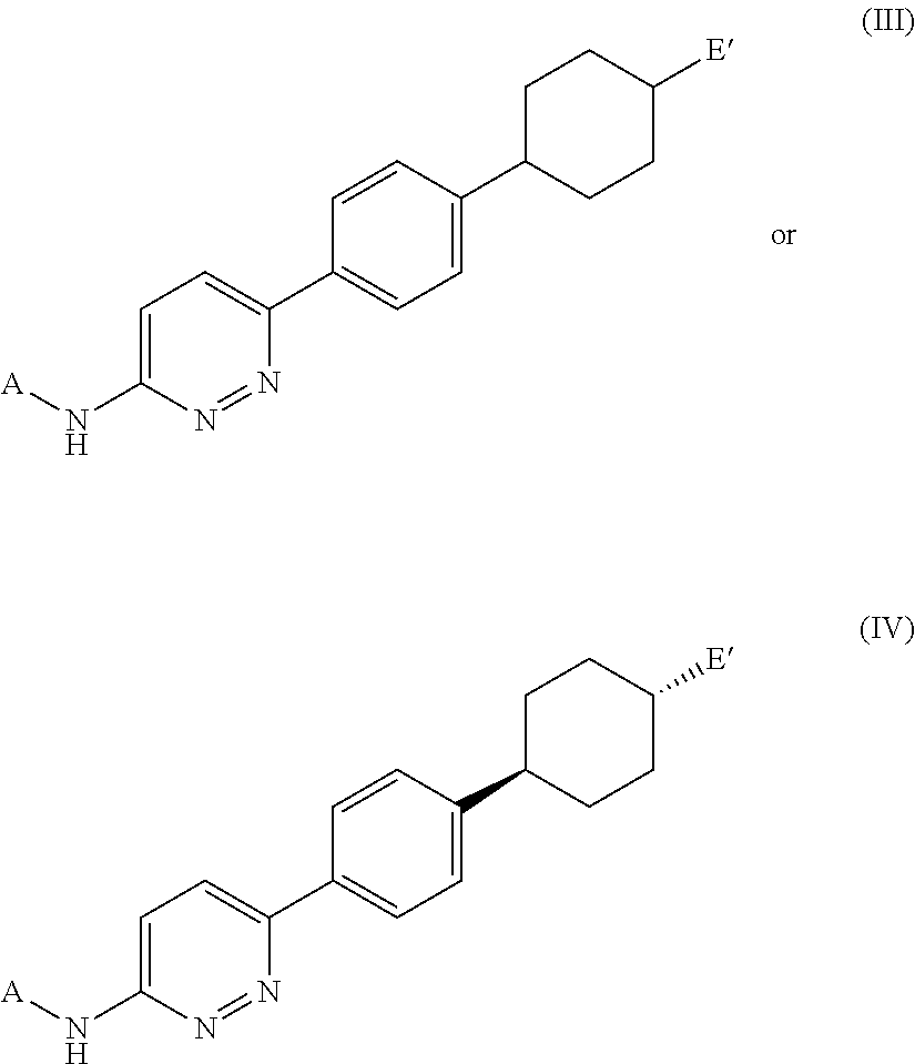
C1=C(N[A])N=NC(C2=CC=C(C3CCC([E])CC3)C=C2)=C1.C1=C(N[A])N=NC(C2=CC=C(C3CCC([E])CC3)C=C2)=C1
